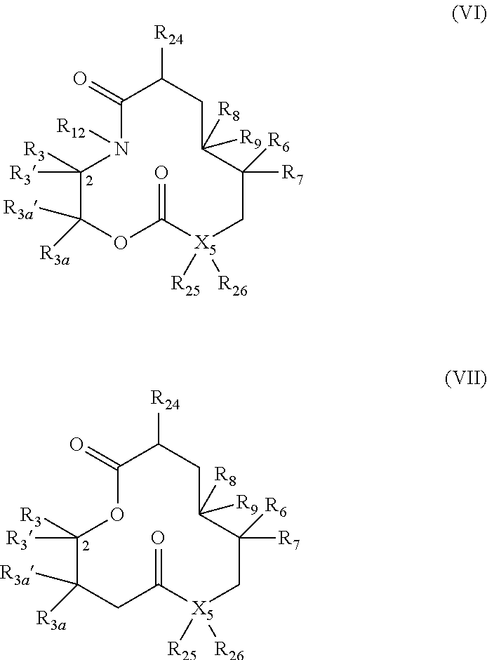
C1(=O)N([R12])C([R3])([R3])C([R3a])([R3a])OC(=O)[X5]([R25])([R26])CC([R6])([R7])C([R8])([R9])CC1[R24].C1(=O)OC([R3])([R3])C([R3a])([R3a])CC(=O)[X5]([R25])([R26])CC([R6])([R7])C([R8])([R9])CC1[R24]
